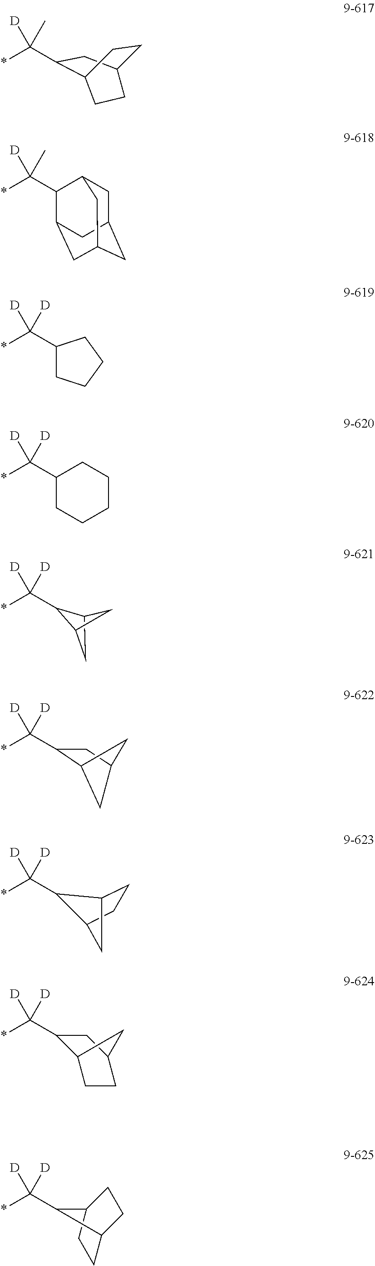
C(*)(C1CC2CCC1CC2)([D])C.C(*)(C1C2CC3CC(CC1C3)C2)([D])C.C(*)(C1CCCC1)([D])[D].C(*)(C1CCCCC1)([D])[D].*C(C1C2CC1C2)([D])[D].*C(C1C2CC(C1)C2)([D])[D].*C(C1C2CCC1C2)([D])[D].*C(C1C2CCC(C1)C2)([D])[D].*C(C1C2CCC1CC2)([D])[D]
